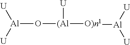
[(Al]([O)n1][Al]([U])[U])([U])O[Al]([U])[U]
